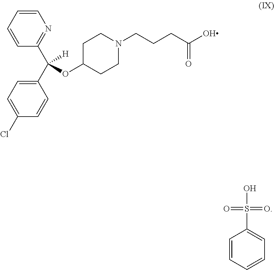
C1=CC=CC=C1S(O)(=O)=O.C1(C(C2=CC=C(Cl)C=C2)([H])OC2CCN(CCCC(O)=O)CC2)=NC=CC=C1
